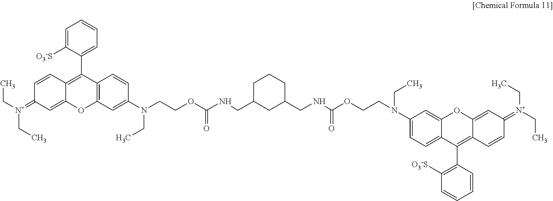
C1=C([O3-S])C(C2=C3C(=CC(=[N+](CC)CC)C=C3)OC3=C2C=CC(N(CCOC(NCC2CC(CNC(OCCN(CC)C4=CC=C5C(C6=C([O3-S])C=CC=C6)=C6C(=CC(=[N+](CC)CC)C=C6)OC5=C4)=O)CCC2)=O)CC)=C3)=CC=C1
